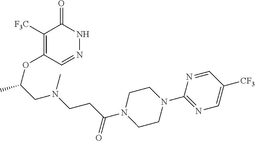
C1([F3C])=C(OC(C)CN(CCC(N2CCN(C3=NC=C([CF3])C=N3)CC2)=O)C)C=NNC1=O
